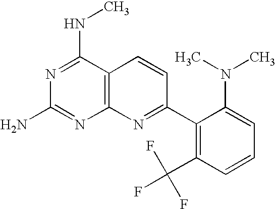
N1=C(NC)C2=C(N=C1N)N=C(C1=C(C(F)(F)F)C=CC=C1N(C)C)C=C2
